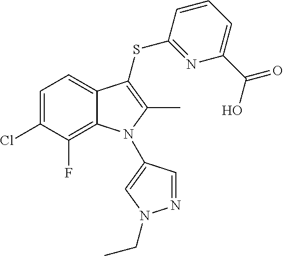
C1=C(Cl)C(F)=C2C(=C1)C(SC1=NC(C(O)=O)=CC=C1)=C(C)N2C1=CN(CC)N=C1
